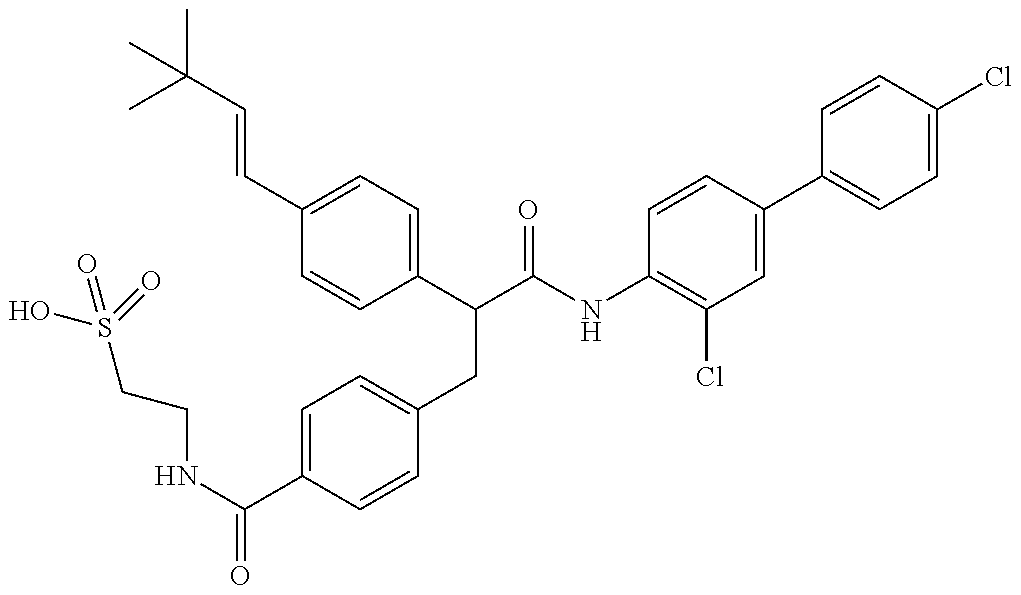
OS(CCNC(=O)C1=CC=C(CC(C(NC2=C(Cl)C=C(C3=CC=C(Cl)C=C3)C=C2)=O)C2=CC=C(C=CC(C)(C)C)C=C2)C=C1)(=O)=O
